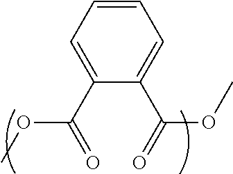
C1=CC=C(C(=O)OC)C(C(=O)OC)=C1
